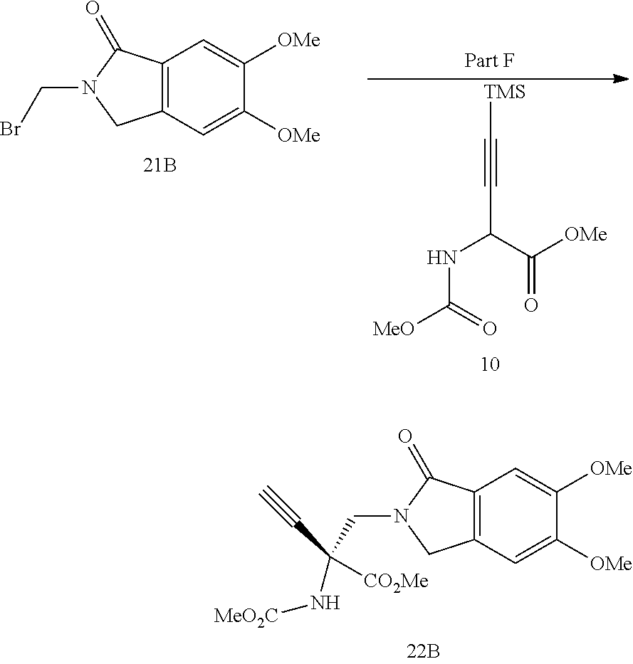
C12=C(C=C([OMe])C([OMe])=C1)CN(CC(N[MeO2C])([CO2Me])C#C)C2=O.C(#CC(NC([MeO])=O)C([OMe])=O)[TMS].C12=C(C=C([OMe])C([OMe])=C1)CN(CBr)C2=O
